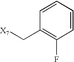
C1=CC=CC(F)=C1C[X7]
